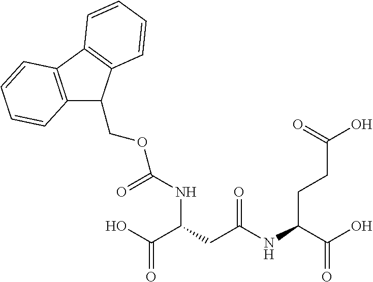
C(C(CC(NC(C(O)=O)CCC(O)=O)=O)NC(OCC1C2=C(C3=C1C=CC=C3)C=CC=C2)=O)(O)=O
